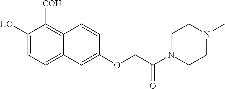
C1(O)=CC=C2C(=C1[COH])C=CC(OCC(N1CCN(C)CC1)=O)=C2
